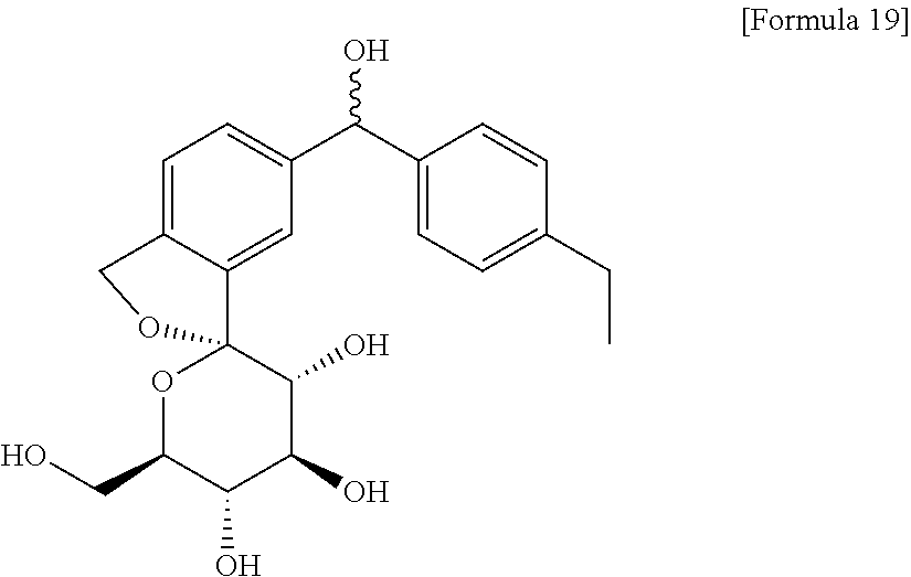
C12=CC(C(C3=CC=C(CC)C=C3)O)=CC=C1COC21OC(CO)C(O)C(O)C1O
